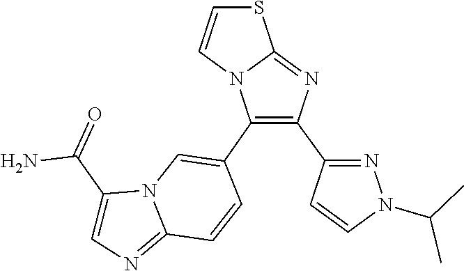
N1(C(C)C)N=C(C2=C(C3=CN4C(=NC=C4C(N)=O)C=C3)N3C(=N2)SC=C3)C=C1
